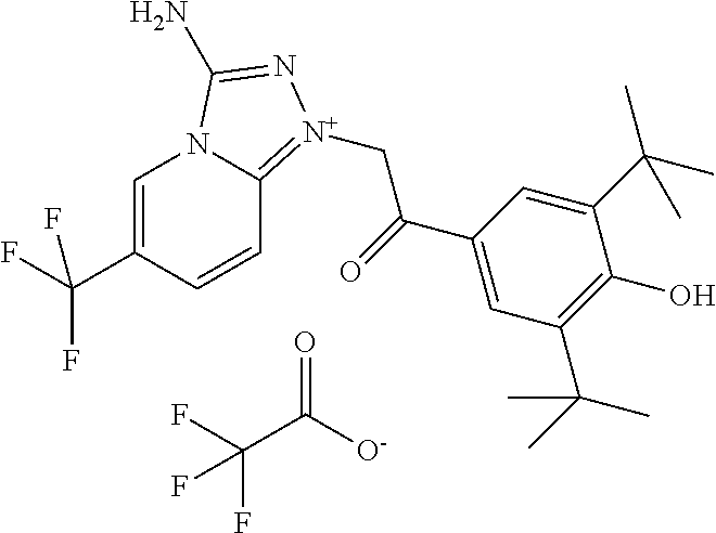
C1=C(C(F)(F)F)C=CC2=[N+](CC(=O)C3=CC(C(C)(C)C)=C(O)C(C(C)(C)C)=C3)N=C(N)N12.FC(C([O-])=O)(F)F
